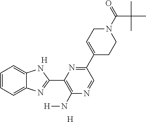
[H].[H].C1=CC=C2C(=C1)NC(C1=C(N[H])N=CC(C3=CCN(C(=O)C(C)(C)C)CC3)=N1)=N2
